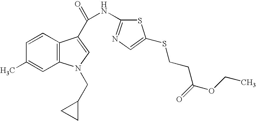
C1=CC2=C(C=C1C)N(CC1CC1)C=C2C(=O)NC1=NC=C(SCCC(=O)OCC)S1
